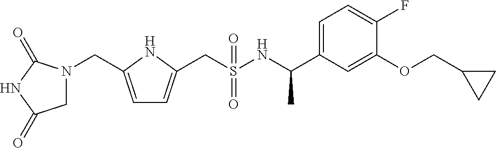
C(S(NC(C1=CC=C(F)C(OCC2CC2)=C1)C)(=O)=O)C1=CC=C(CN2CC(=O)NC2=O)N1
